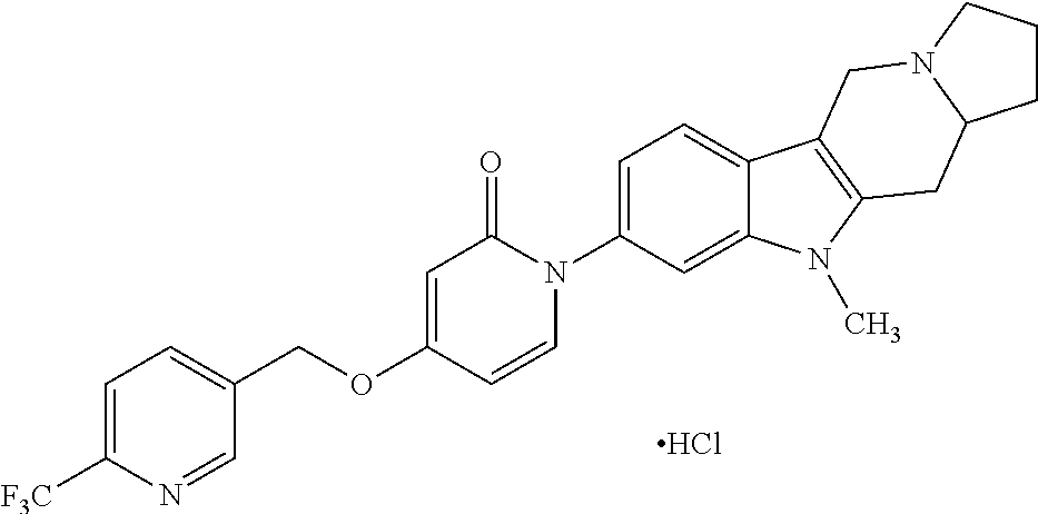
Cl.C1=CN(C2=CC=C3C(=C2)N(C)C2=C3CN3C(C2)CCC3)C(=O)C=C1OCC1=CC=C([F3C])N=C1
